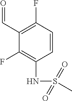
C1(F)=C(NS(=O)(=O)C)C=CC(F)=C1C=O
